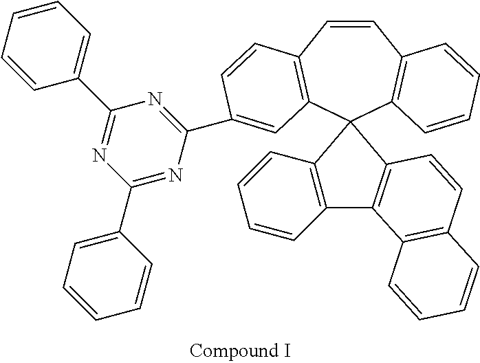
C1=CC2=C(C3(C4=C1C=CC=C4)C1=C(C=CC=C1)C1=C3C=CC3=C1C=CC=C3)C=C(C1=NC(C3=CC=CC=C3)=NC(C3=CC=CC=C3)=N1)C=C2
